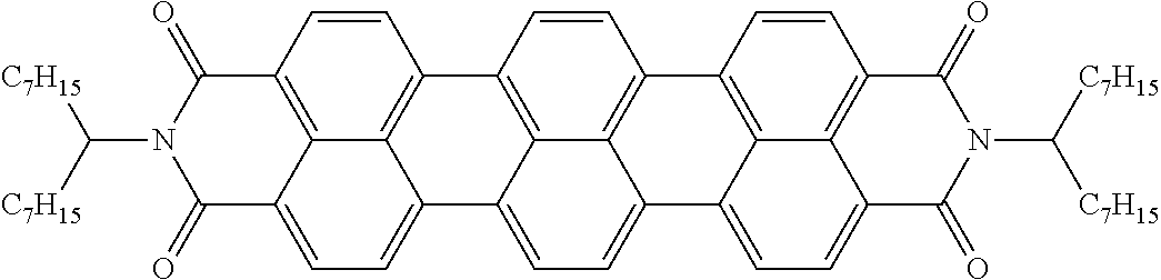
N1(C([C7H15])[C7H15])C(=O)C2=CC=C3C4=C(C=CC(=C24)C1=O)C1=C2C3=CC=C3C2=C(C=C1)C1=C2C3=CC=C3C2=C(C=C1)C(=O)N(C([C7H15])[C7H15])C3=O
